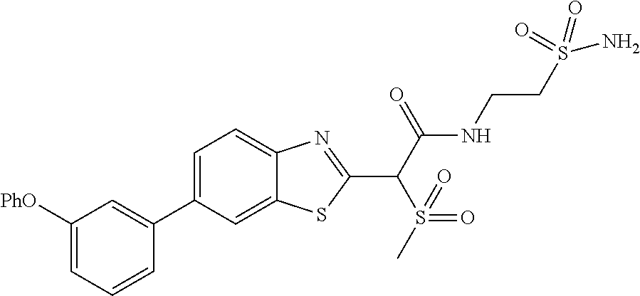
C1=C(C2=CC([PhO])=CC=C2)C=C2C(=C1)N=C(C(C(NCCS(N)(=O)=O)=O)S(=O)(=O)C)S2
